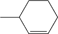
C1(C)C=CCCC1
